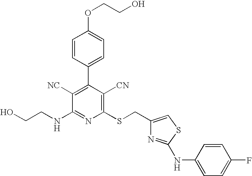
C1=CC(C2=C([NC])C(NCCO)=NC(SCC3=CSC(NC4=CC=C(F)C=C4)=N3)=C2[CN])=CC=C1OCCO
